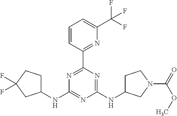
N1=C(C2=NC(C(F)(F)F)=CC=C2)N=C(NC2CCN(C(=O)OC)C2)N=C1NC1CCC(F)(F)C1
